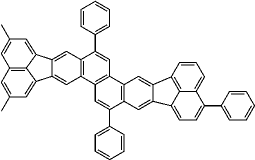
C1=C(C2=CC=CC=C2)C2=C(C=C3C(=C2)C2=CC=C(C4=CC=CC=C4)C4=CC=CC3=C42)C2=C1C1=C(C(C3=CC=CC=C3)=C2)C=C2C3=CC(C)=CC4=C3C(=CC(C)=C4)C2=C1
